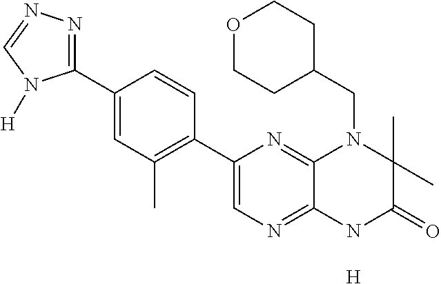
[H].C1(C2=NN=CN2[H])=CC(C)=C(C2=CN=C3C(=N2)N(CC2CCOCC2)C(C)(C)C(=O)N3)C=C1
